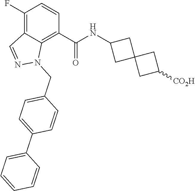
C1(F)=C2C(=C(C(NC3CC4(C3)CC([CO2H])C4)=O)C=C1)N(CC1=CC=C(C3=CC=CC=C3)C=C1)N=C2
